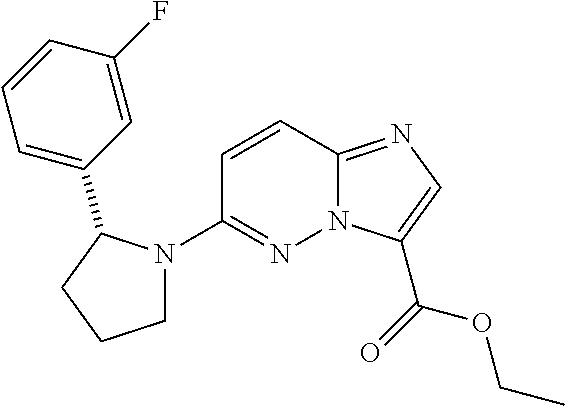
N12C(=NC=C1C(=O)OCC)C=CC(N1CCCC1C1=CC=CC(F)=C1)=N2
